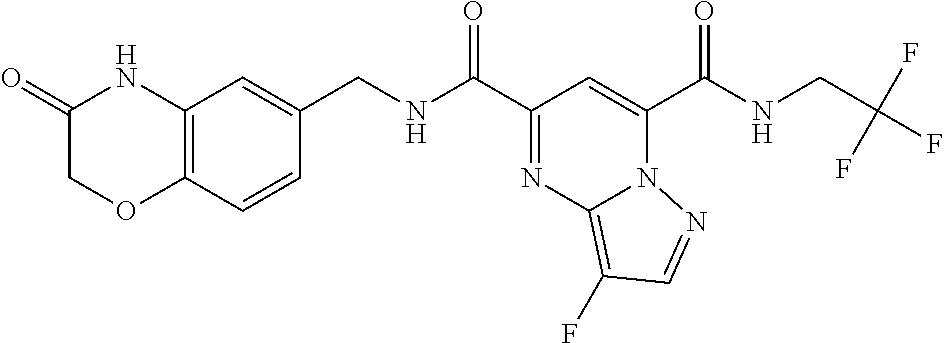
C(C1=NC2=C(F)C=NN2C(C(NCC(F)(F)F)=O)=C1)(=O)NCC1=CC2=C(C=C1)OCC(=O)N2
